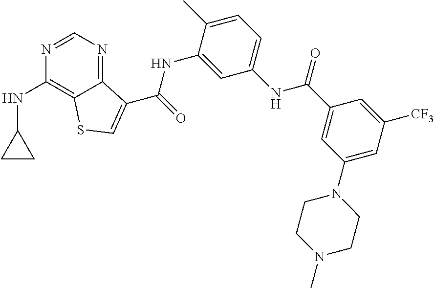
C1=NC(NC2CC2)=C2C(=N1)C(C(NC1=CC(NC(C3=CC(N4CCN(C)CC4)=CC([CF3])=C3)=O)=CC=C1C)=O)=CS2
